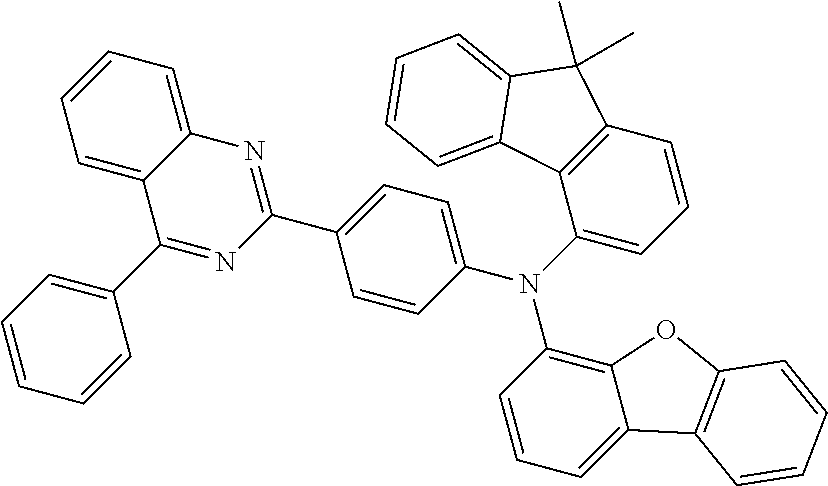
C1=CC(N(C2=CC=CC3=C2C2=CC=CC=C2C3(C)C)C2=C3C(=CC=C2)C2=C(O3)C=CC=C2)=CC=C1C1=NC2=CC=CC=C2C(C2=CC=CC=C2)=N1
